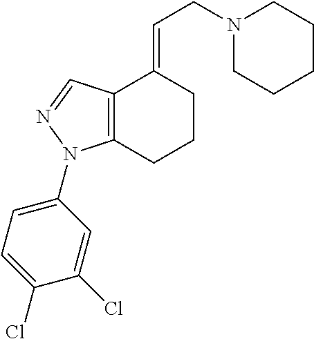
C12=C(CCCC1=CCN1CCCCC1)N(C1=CC=C(Cl)C(Cl)=C1)N=C2
